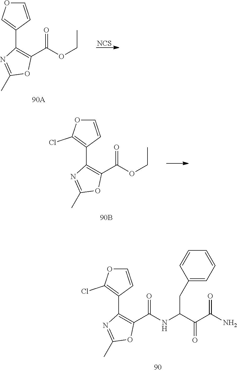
C1(C(OCC)=O)=C(C2=COC=C2)N=C(C)O1.[NCS].C1(C(OCC)=O)=C(C2=C(Cl)OC=C2)N=C(C)O1.C1(C(NC(CC2=CC=CC=C2)C(C(N)=O)=O)=O)=C(C2=C(Cl)OC=C2)N=C(C)O1
